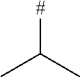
CC(C)[#]
